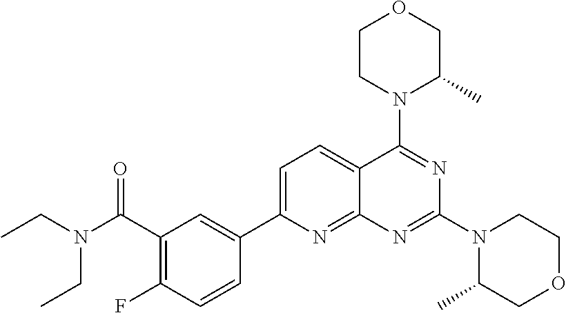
C1(C(=O)N(CC)CC)=C(F)C=CC(C2=CC=C3C(=N2)N=C(N2C(C)COCC2)N=C3N2C(C)COCC2)=C1
